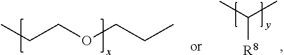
C(C)(C)[R8].C(COCCC)C
